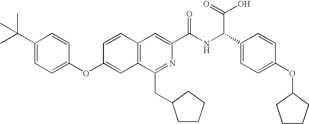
C1=CC(OC2=CC=C(C(C)(C)C)C=C2)=CC2=C1C=C(C(NC(C1=CC=C(OC3CCCC3)C=C1)C(=O)O)=O)N=C2CC1CCCC1
